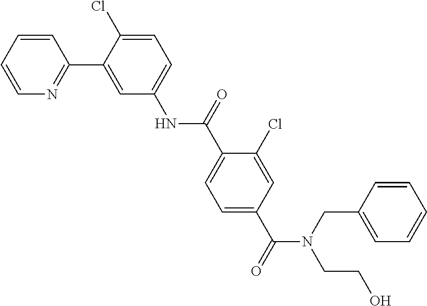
C1=CN=C(C2=CC(NC(C3=CC=C(C(N(CCO)CC4=CC=CC=C4)=O)C=C3Cl)=O)=CC=C2Cl)C=C1
